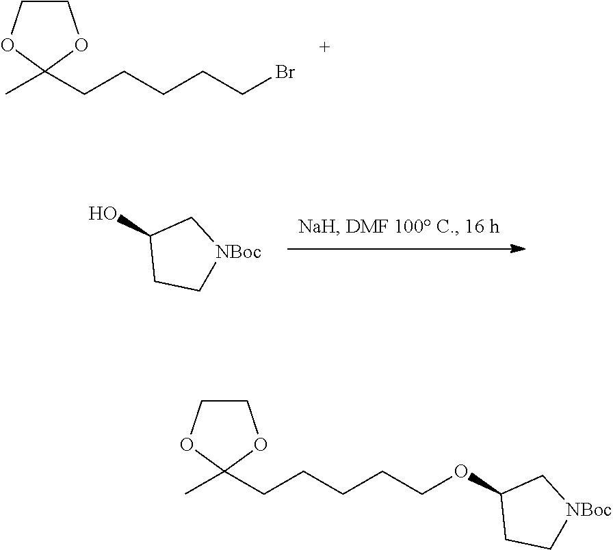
C(CCCCBr)C1(C)OCCO1.OC1CC[NBoc]C1.C(CCCCOC1CC[NBoc]C1)C1(C)OCCO1
